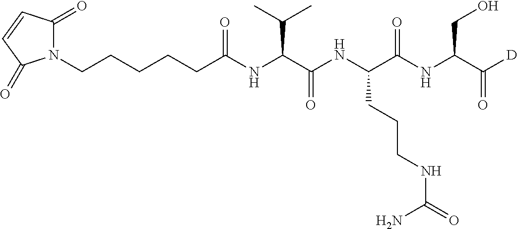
N1(CCCCCC(NC(C(NC(C(NC(C([D])=O)CO)=O)CCCNC(N)=O)=O)C(C)C)=O)C(=O)C=CC1=O
